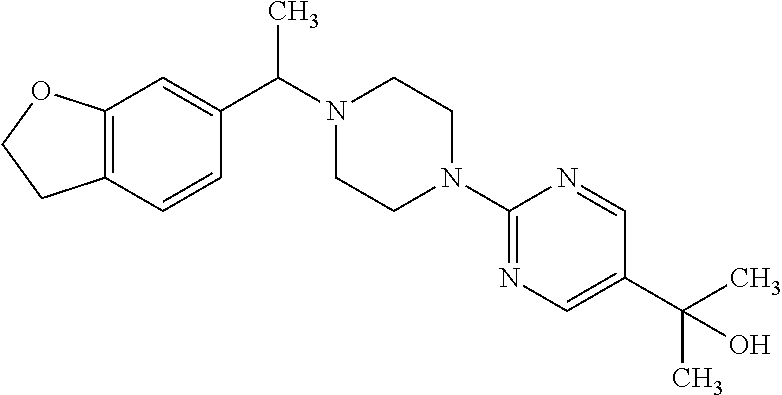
C12=C(C=CC(C(N3CCN(C4=NC=C(C(C)(C)O)C=N4)CC3)C)=C1)CCO2
